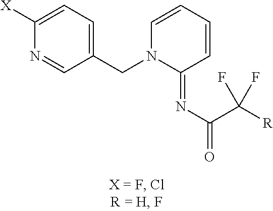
C1(CN2C(=NC(=O)C([R])(F)F)C=CC=C2)=CC=C([X])N=C1
